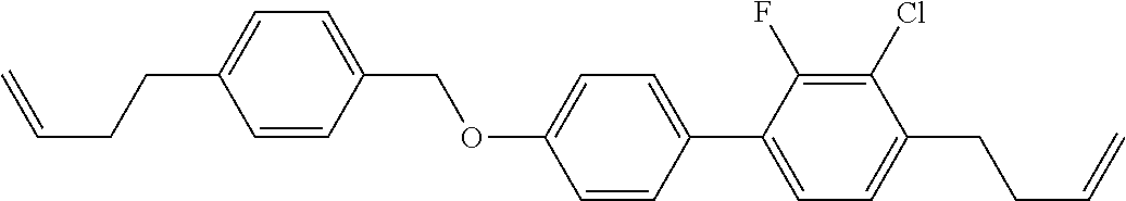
C1=CC(COC2=CC=C(C3=CC=C(CCC=C)C(Cl)=C3F)C=C2)=CC=C1CCC=C
